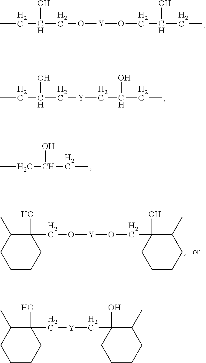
CCC(CO[Y]OCC(CC)O)O.CCC(C[Y]CC(CC)O)O.CCC(CC)O.C1(CO[Y]OCC2(O)CCCCC2C)(O)C(C)CCCC1.C1(C[Y]CC2(O)CCCCC2C)(O)C(C)CCCC1
